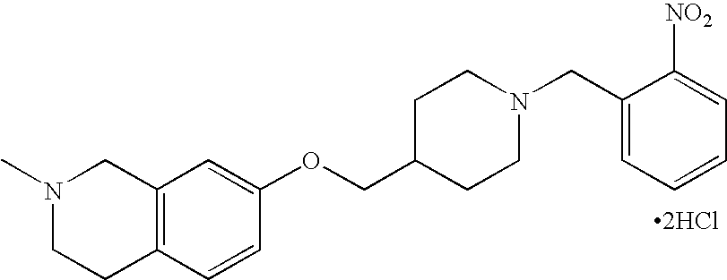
[2HCl].N1(C)CCC2=C(C1)C=C(OCC1CCN(CC3=CC=CC=C3[NO2])CC1)C=C2
